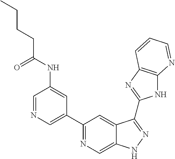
C1=NC=C(C2=NC=C3C(=C2)C(C2=NC4=C(N2)N=CC=C4)=NN3)C=C1NC(=O)CCCC
